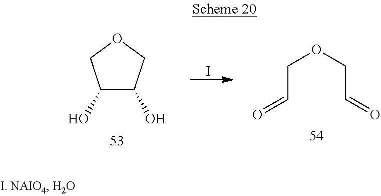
C1(O)C(O)COC1.I.C(C=O)OCC=O
